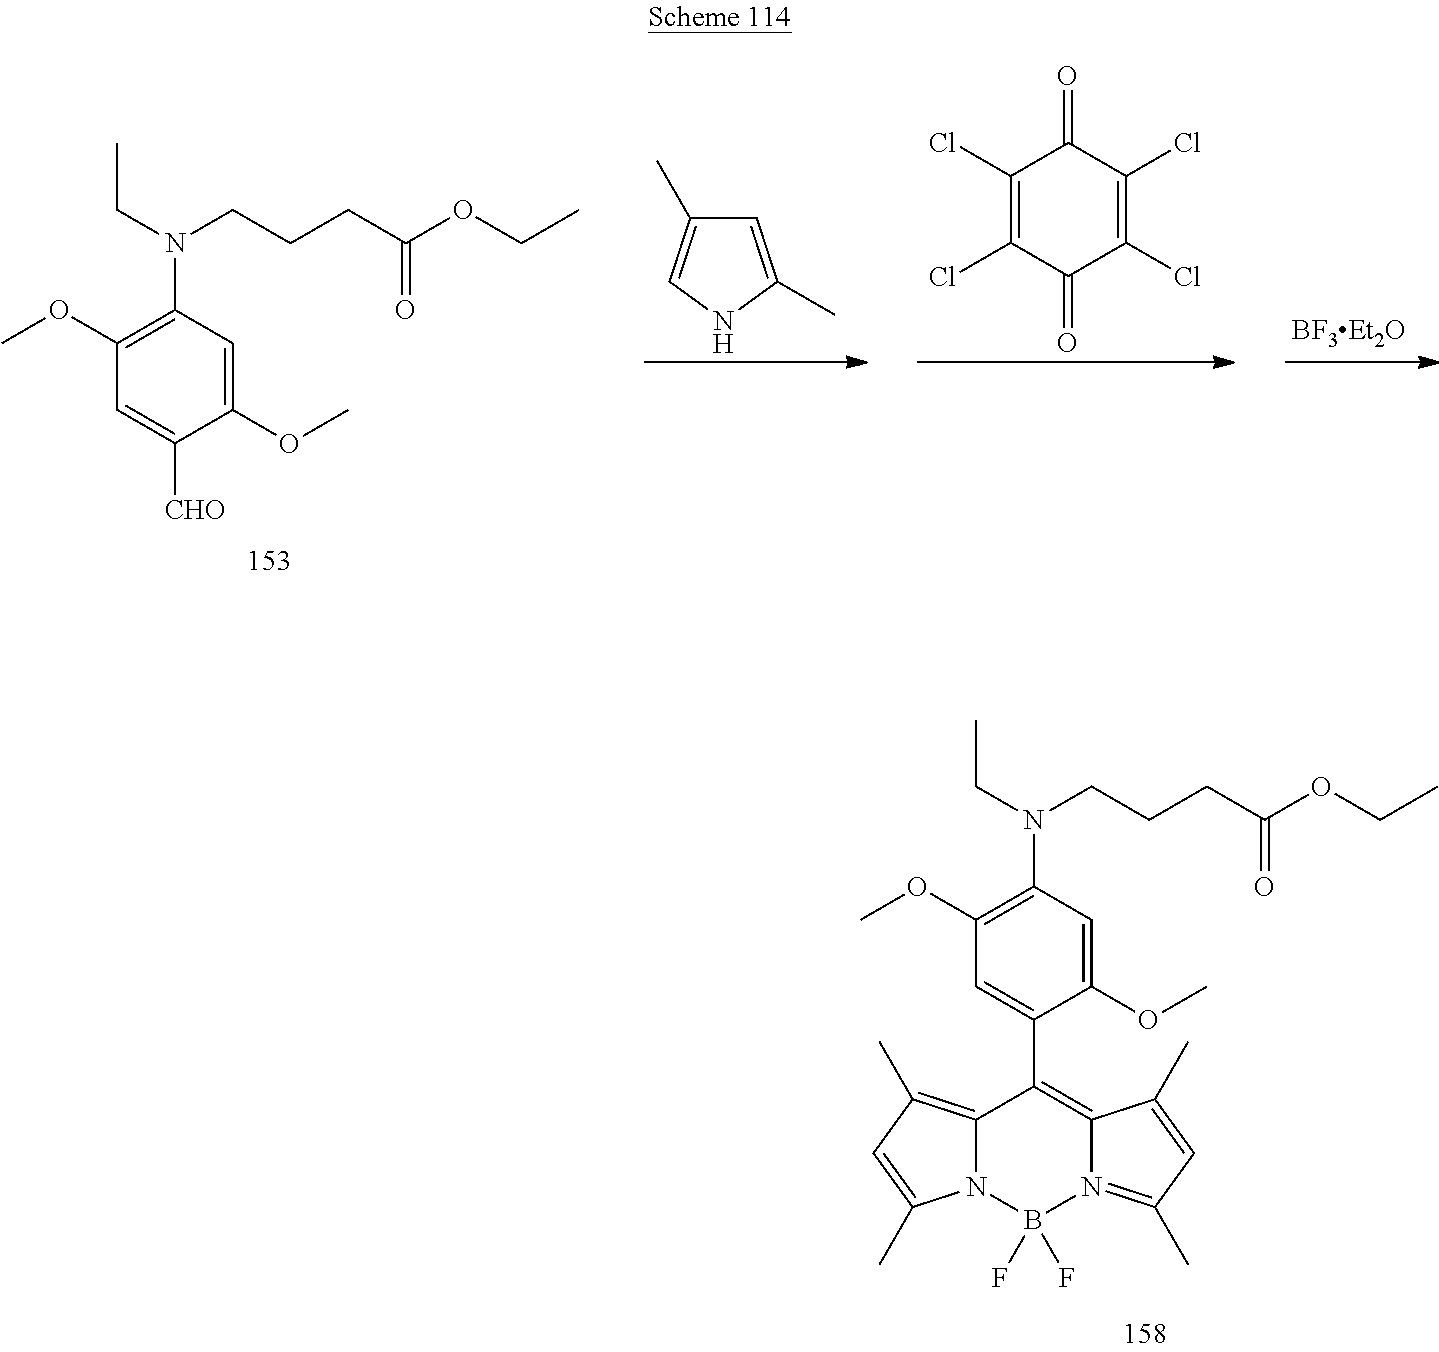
C1(N(CC)CCCC(OCC)=O)=C(OC)C=C(C2=C3N(=C(C)C=C3C)B(F)(F)N3C2=C(C)C=C3C)C(OC)=C1.C1(N(CC)CCCC(OCC)=O)=C(OC)C=C([CHO])C(OC)=C1.C1=C(C)NC=C1C.C1(Cl)=C(Cl)C(=O)C(Cl)=C(Cl)C1=O
